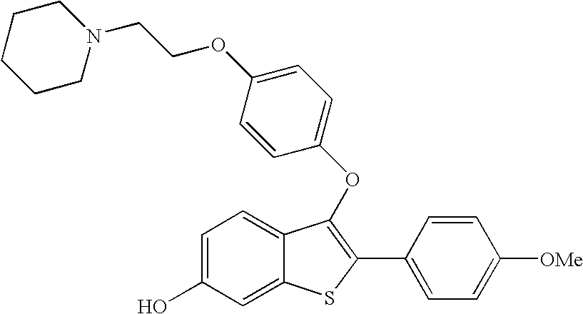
C1=C(O)C=C2C(=C1)C(OC1=CC=C(OCCN3CCCCC3)C=C1)=C(C1=CC=C([OMe])C=C1)S2
